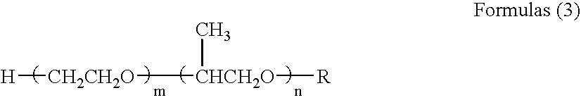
[H][CH2CH2O][CHCH2O]([R])C
